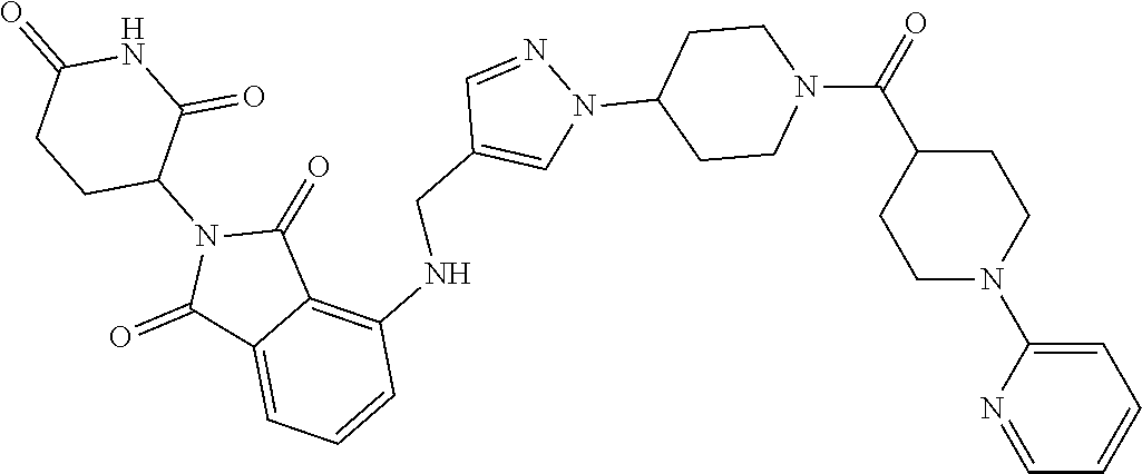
C1=NC(N2CCC(C(N3CCC(N4N=CC(CNC5=C6C(=CC=C5)C(=O)N(C5C(=O)NC(=O)CC5)C6=O)=C4)CC3)=O)CC2)=CC=C1
